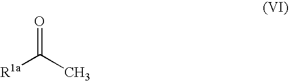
[R1a]C(C)=O
